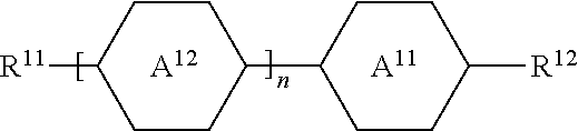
[R11]C1CCC(C2CCC([R12])CC2)CC1.[A12].[A11]
